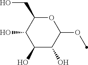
C1(O)C(O)C(OC)OC(CO)C1O
